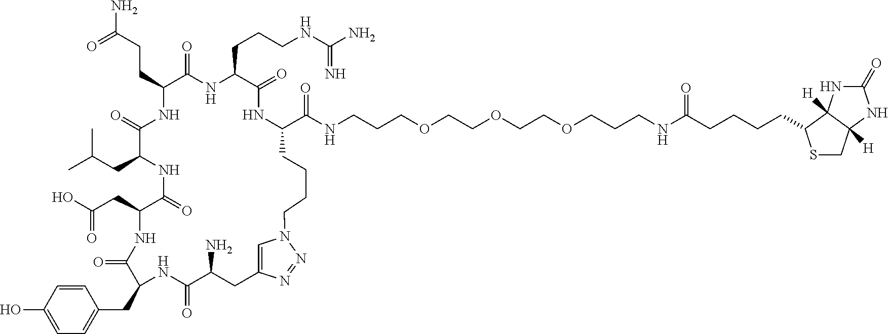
O=C(CC1C(=O)NC(CC(C)C)C(=O)NC(CCC(N)=O)C(=O)NC(CCCNC(=N)N)C(=O)NC(C(NCCCOCCOCCOCCCNC(CCCCC2SCC3([H])C2([H])NC(=O)N3)=O)=O)CCCCN2C=C(CC(N)C(=O)NC(CC3=CC=C(O)C=C3)C(=O)N1)N=N2)O
